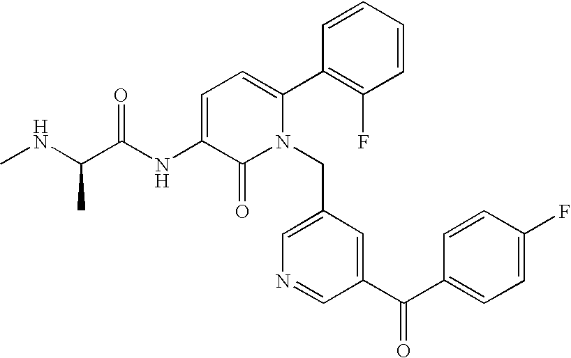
C1=C(NC(C(NC)C)=O)C(=O)N(CC2=CN=CC(C(C3=CC=C(F)C=C3)=O)=C2)C(C2=C(F)C=CC=C2)=C1
